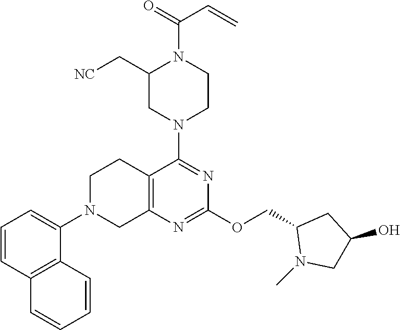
C12=C(N=C(OCC3N(C)CC(O)C3)N=C1N1CCN(C(=O)C=C)C(C[NC])C1)CN(C1=CC=CC3=C1C=CC=C3)CC2
